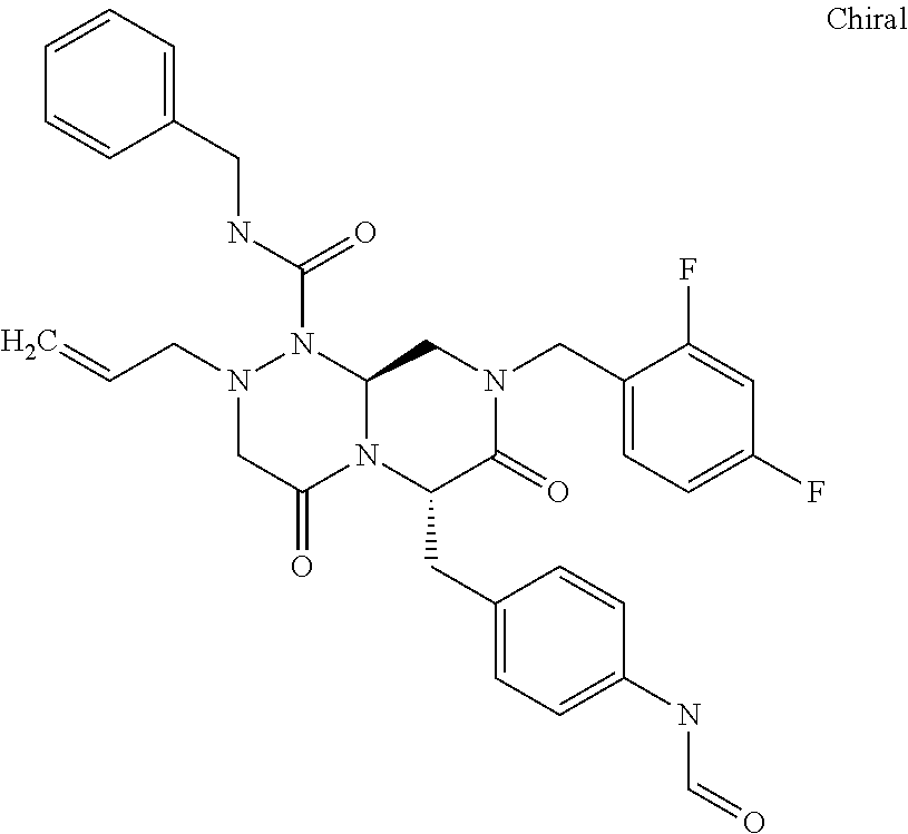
N(C(=O)N1N(CC=C)CC(=O)N2C1CN(CC1=CC=C(F)C=C1F)C(=O)C2CC1=CC=C(NC=O)C=C1)CC1=CC=CC=C1
